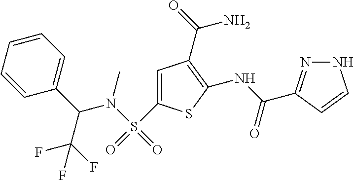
C1(NC(=O)C2=NNC=C2)=C(C(=O)N)C=C(S(=O)(N(C)C(C2=CC=CC=C2)C(F)(F)F)=O)S1
